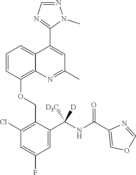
C1=CC(OCC2=C(Cl)C=C(F)C=C2C(NC(C2=COC=N2)=O)([D3C])[D])=C2C(=C1)C(C1=NC=NN1C)=CC(C)=N2
